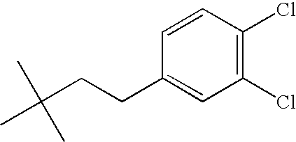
C1=CC(CCC(C)(C)C)=CC(Cl)=C1Cl
